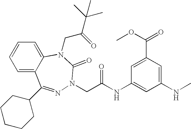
C1=C2C(=CC=C1)N(CC(=O)C(C)(C)C)C(=O)N(CC(NC1=CC(NC)=CC(C(=O)OC)=C1)=O)N=C2C1CCCCC1
